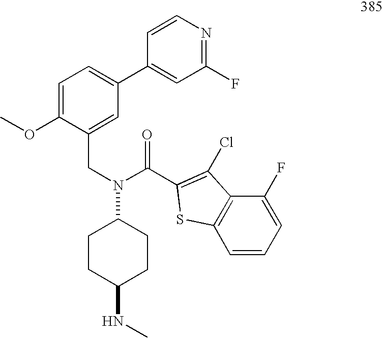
C(N(C1CCC(NC)CC1)C(C1=C(Cl)C2=C(S1)C=CC=C2F)=O)C1=CC(C2=CC(F)=NC=C2)=CC=C1OC
